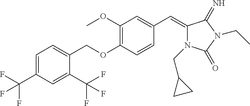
C1=C(C(F)(F)F)C=C(C(F)(F)F)C(COC2=C(OC)C=C(C=C3N(CC4CC4)C(=O)N(CC)C3=N)C=C2)=C1
